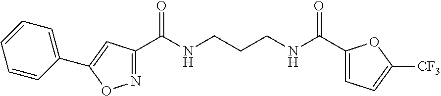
N1=C(C(NCCCNC(C2=CC=C([CF3])O2)=O)=O)C=C(C2=CC=CC=C2)O1
